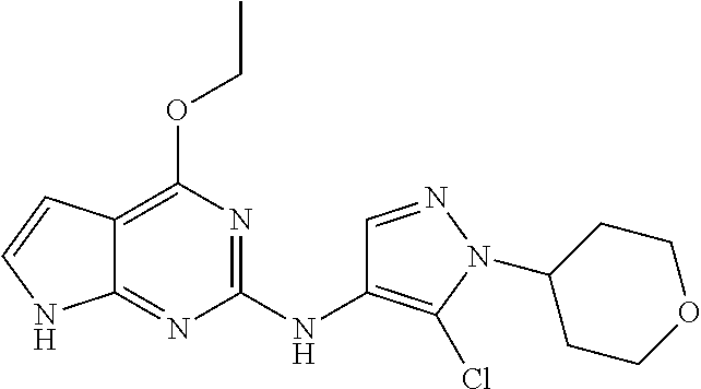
C12=C(OCC)N=C(NC3=C(Cl)N(C4CCOCC4)N=C3)N=C1NC=C2
